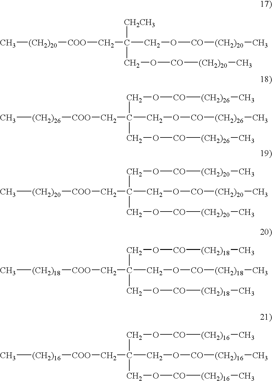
C(CO[CO][(CH2)20]C)([CH2CH3])(CO[CO][(CH2)20]C)C[COO][(CH2)20]C.C(CO[CO][(CH2)26]C)(CO[CO][(CH2)26]C)(CO[CO][(CH2)26]C)C[COO][(CH2)26]C.C(CO[CO][(CH2)20]C)(CO[CO][(CH2)20]C)(CO[CO][(CH2)20]C)C[COO][(CH2)20]C.C(CO[CO][(CH2)18]C)(CO[CO][(CH2)18]C)(CO[CO][(CH2)18]C)C[COO][(CH2)18]C.C(CO[CO][(CH2)16]C)(CO[CO][(CH2)16]C)(CO[CO][(CH2)16]C)C[COO][(CH2)16]C
